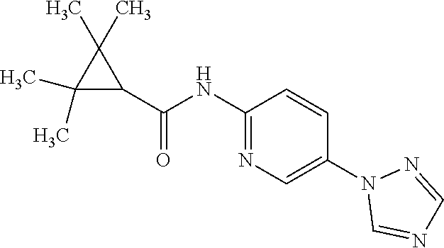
C1(NC(C2C(C)(C)C2(C)C)=O)=NC=C(N2C=NC=N2)C=C1
